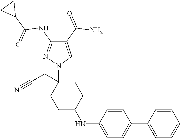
C1(C(=O)N)=CN(C2(CC#N)CCC(NC3=CC=C(C4=CC=CC=C4)C=C3)CC2)N=C1NC(C1CC1)=O
